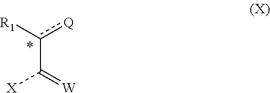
c(C(=[W])[X])([R1])[Q]
